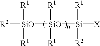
[R2][SiO]([SiO]([Si]([X])([R1])[R2])([R1])[R1])([R1])[R1]
